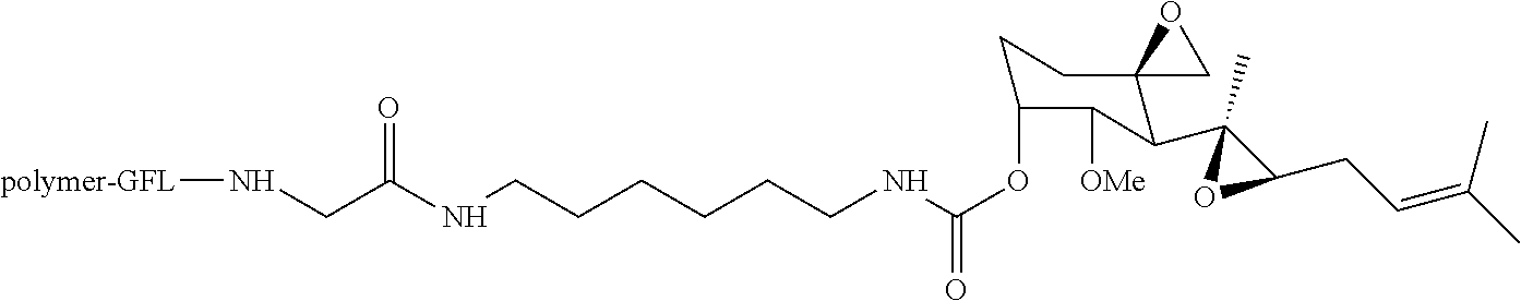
C(OC1CCC2(C(C3(C)C(CC=C(C)C)O3)C1[OMe])CO2)(=O)NCCCCCCNC(CN[polymer-GFL])=O
